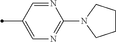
N1=CC(C)=CN=C1N1CCCC1
